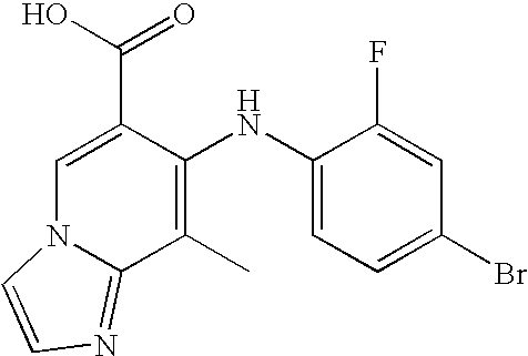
C1(C)=C(NC2=CC=C(Br)C=C2F)C(C(O)=O)=CN2C1=NC=C2
